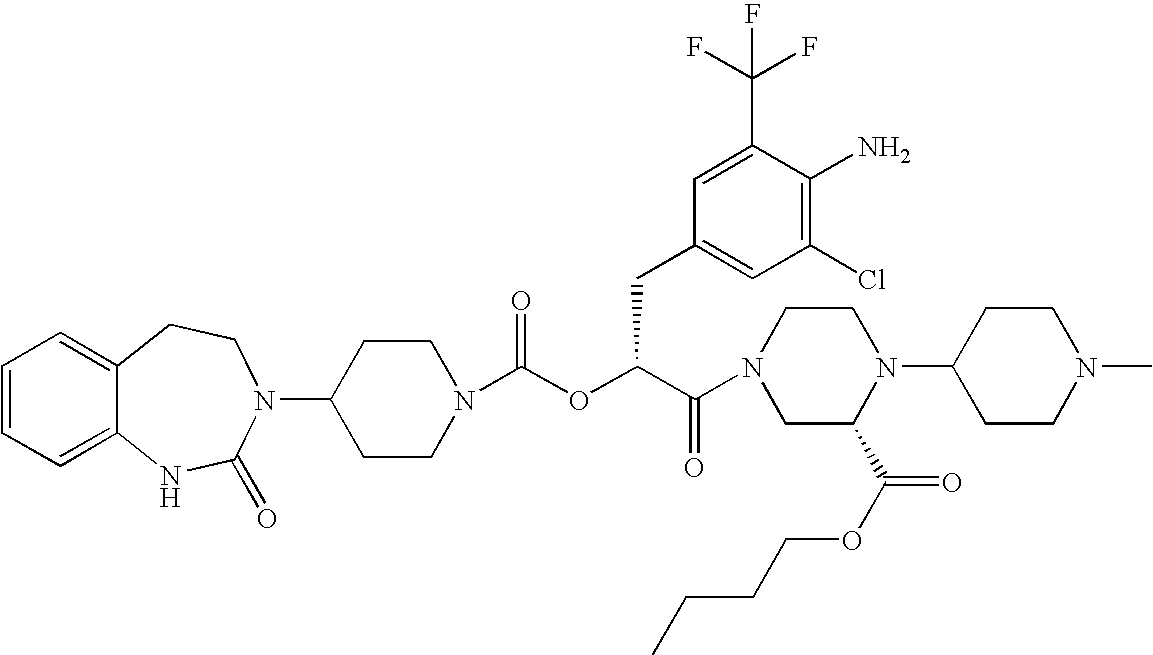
C1(N2C(=O)NC3=CC=CC=C3CC2)CCN(C(OC(C(=O)N2CC(C(OCCCC)=O)N(C3CCN(C)CC3)CC2)CC2=CC(Cl)=C(N)C(C(F)(F)F)=C2)=O)CC1
